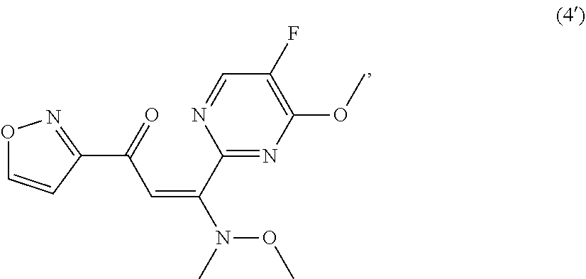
C1(F)=C(OC)N=C(C(=CC(=O)C2=NOC=C2)N(C)OC)N=C1
